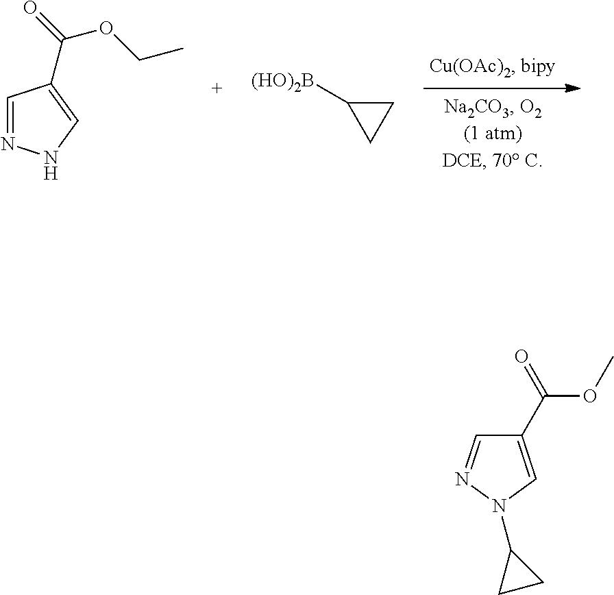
C1=NNC=C1C(=O)OCC.[(HO)2B]C1CC1.C1(C(=O)OC)=CN(C2CC2)N=C1
